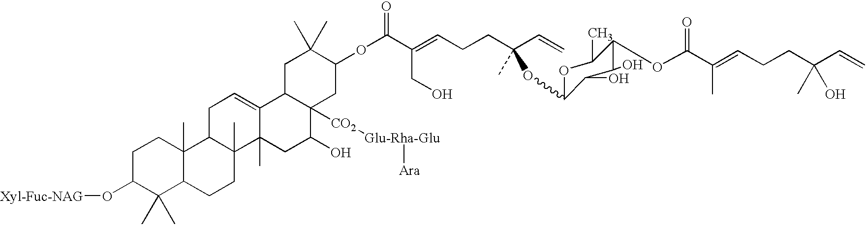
C1C(O[Xyl-Fuc-NAG])C(C)(C)C2C(C)(C1)C1C(C)(CC2)C2(C)C(=CC1)C1C([CO2][Glu-Rha-Glu][Ara])(C(O)C2)CC(OC(C(=CCCC(C=C)(C)OC2OC(C)C(OC(C(=CCCC(C=C)(C)O)C)=O)C(O)C2O)CO)=O)C(C)(C)C1
